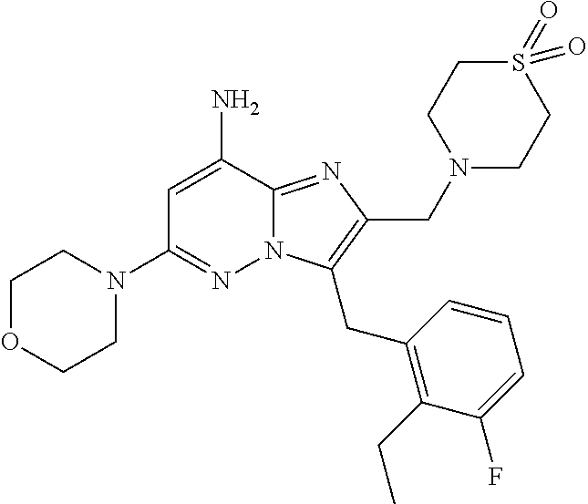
C1=C(N)C2=NC(CN3CCS(=O)(=O)CC3)=C(CC3=C(CC)C(F)=CC=C3)N2N=C1N1CCOCC1
